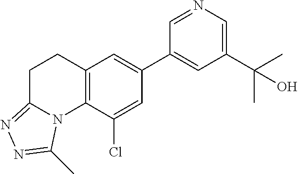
N1=CC(C2=CC3=C(C(Cl)=C2)N2C(=NN=C2C)CC3)=CC(C(C)(C)O)=C1
